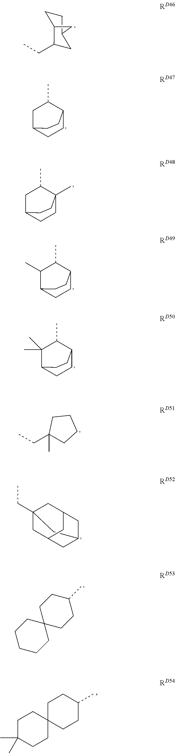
C1CC2C(CC)CC1C2.C1C2CCC(C1C)CC2.C1C2CCC(C)(C1C)CC2.C1(C)C2CCC(C1C)CC2.C1(C)(C)C2CCC(C1C)CC2.CCC1(C)CCCC1.CCC12CC3CC(CC(C1)C3)C2.C1CCC2(CC1)CCC(C)CC2.C1(C)(C)CCC2(CC1)CCC(C)CC2
